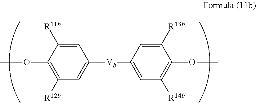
COC1=C([R12b])C=C([Vb]C2=CC([R14b])=C(OC)C([R13b])=C2)C=C1[R11b]
